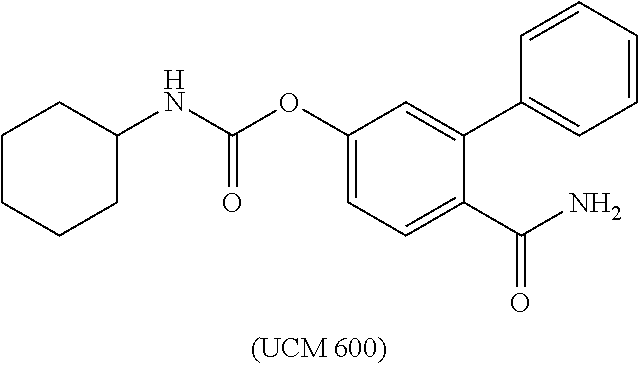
C1(OC(NC2CCCCC2)=O)=CC=C(C(N)=O)C(C2=CC=CC=C2)=C1
